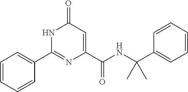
C1=CC=CC(C2=NC(C(=O)NC(C)(C3=CC=CC=C3)C)=CC(=O)N2)=C1
